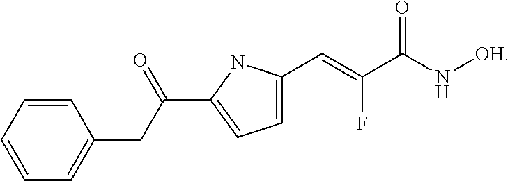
C1=CC=CC=C1CC(C1=CC=C(C=C(C(N[OH])=O)F)N1)=O
